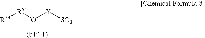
[R53][R54]O[Y1][SO3-]
